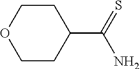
C1CC(C(=S)N)CCO1
